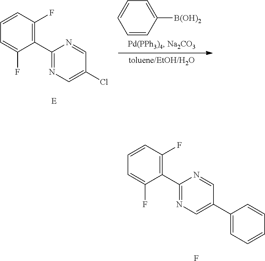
N1=C(C2=C(F)C=CC=C2F)N=CC(Cl)=C1.C1=CC([B(OH)2])=CC=C1.F.N1=C(C2=C(F)C=CC=C2F)N=CC(C2=CC=CC=C2)=C1
